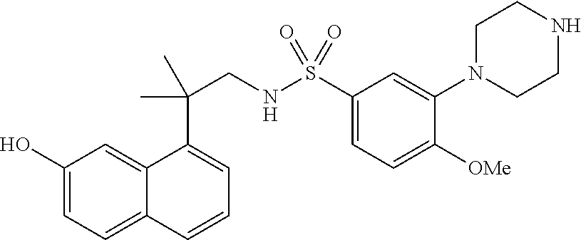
C1(O)=CC=C2C(=C1)C(C(CNS(C1=CC=C([OMe])C(N3CCNCC3)=C1)(=O)=O)(C)C)=CC=C2
